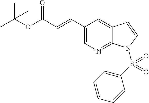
C(OC(C=CC1=CN=C2C(=C1)C=CN2S(C1=CC=CC=C1)(=O)=O)=O)(C)(C)C
